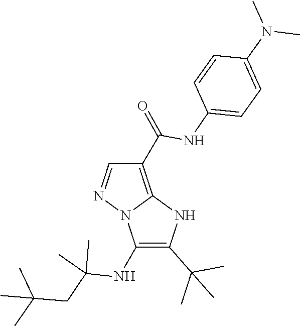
CC(C)(CC(C)(C)NC1=C(C(C)(C)C)NC2=C(C(NC3=CC=C(N(C)C)C=C3)=O)C=NN21)C
